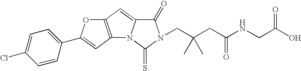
C12=C(C=C3N1C(=S)N(CC(CC(NCC(O)=O)=O)(C)C)C3=O)OC(C1=CC=C(Cl)C=C1)=C2
